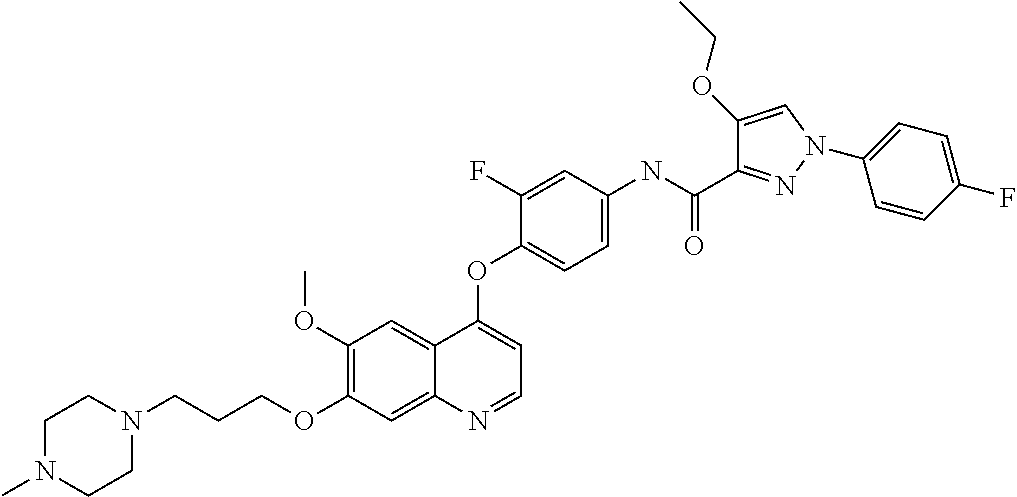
C1(OC)=C(OCCCN2CCN(C)CC2)C=C2C(=C1)C(OC1=CC=C(NC(C3=NN(C4=CC=C(F)C=C4)C=C3OCC)=O)C=C1F)=CC=N2
